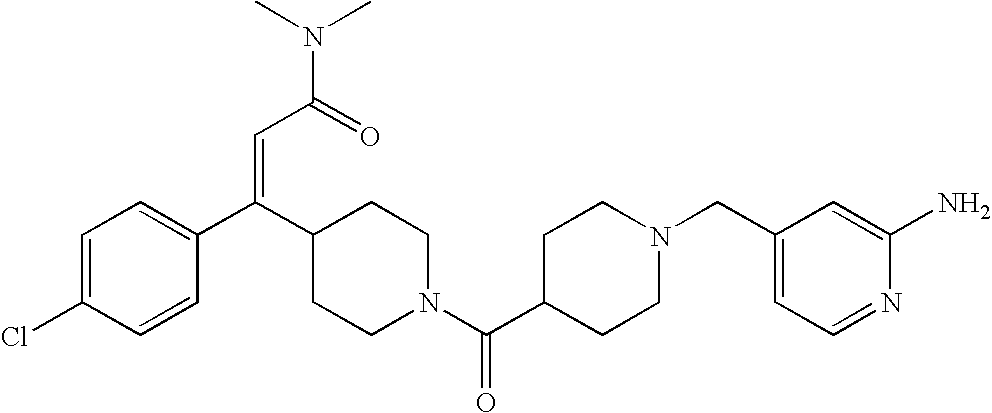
C1=C(Cl)C=CC(C(C2CCN(C(C3CCN(CC4=CC=NC(N)=C4)CC3)=O)CC2)=CC(=O)N(C)C)=C1
